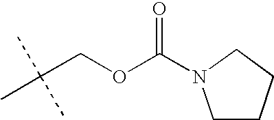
C(COC(=O)N1CCCC1)(C)(C)C
